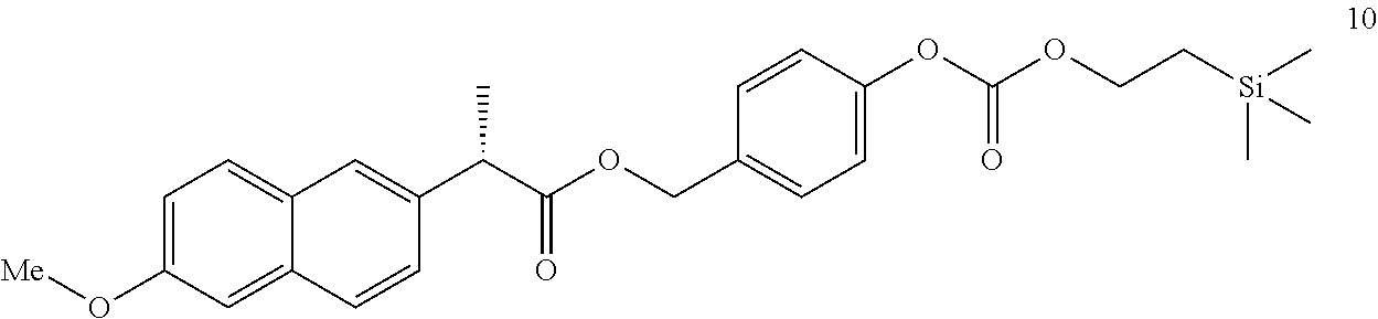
[Me]OC1=CC=C2C(=C1)C=CC(C(C(=O)OCC1=CC=C(OC(=O)OCC[Si](C)(C)C)C=C1)C)=C2
